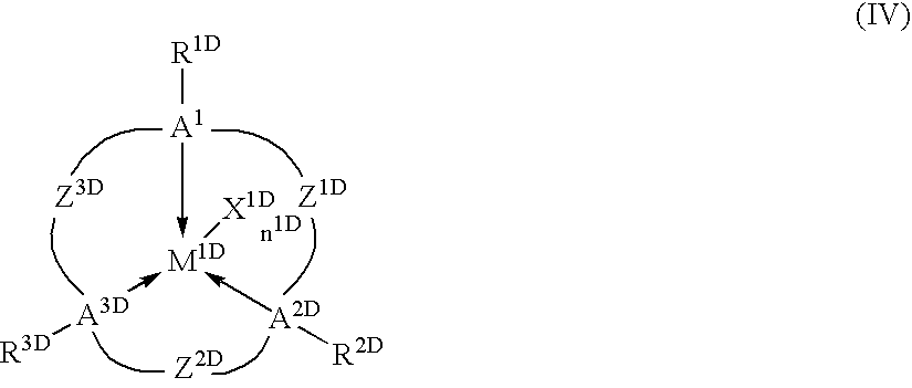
[R3D][A3D]->[M1D](-[A1][R1D])([X1D])-[A2D][R2D]
